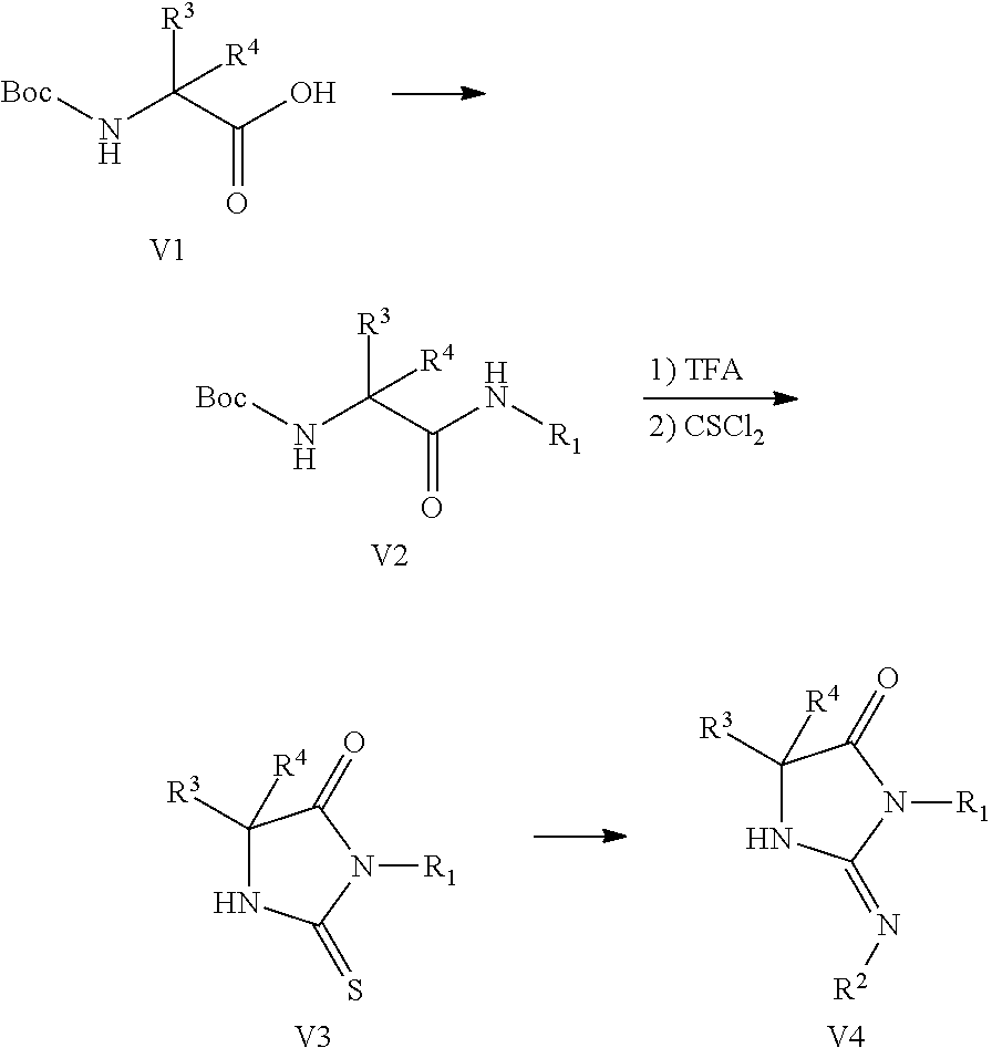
[R3]C(C(O)=O)(N[Boc])[R4].[V1].[R3]C(C(N[R1])=O)(N[Boc])[R4].[V2].C1([R4])([R3])NC(=S)N([R1])C1=O.[V3].C1([R4])([R3])NC(=N[R2])N([R1])C1=O.[V4]
